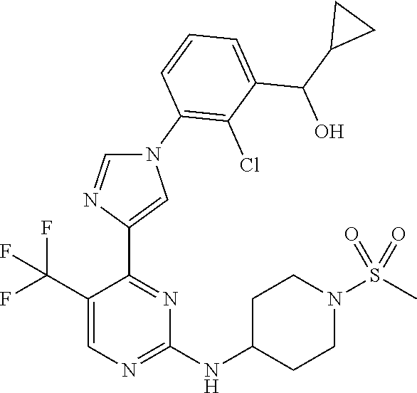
N1(C2=C(Cl)C(C(O)C3CC3)=CC=C2)C=NC(C2=NC(NC3CCN(S(C)(=O)=O)CC3)=NC=C2C(F)(F)F)=C1
